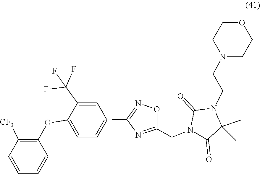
C1(=O)N(CCN2CCOCC2)C(C)(C)C(=O)N1CC1=NC(C2=CC=C(OC3=C([CF3])C=CC=C3)C(C(F)(F)F)=C2)=NO1
